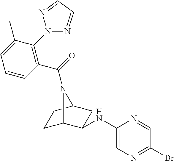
C1=CC(C(=O)N2C3CCC2CC3NC2=CN=C(Br)C=N2)=C(N2N=CC=N2)C(C)=C1
